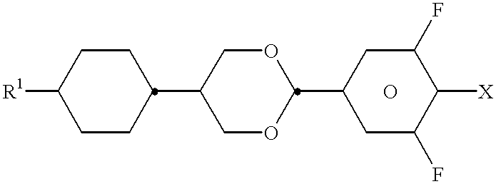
[R1]C1CCC(C2COC(C3CC(F)C([X])C(F)C3)OC2)CC1.O
